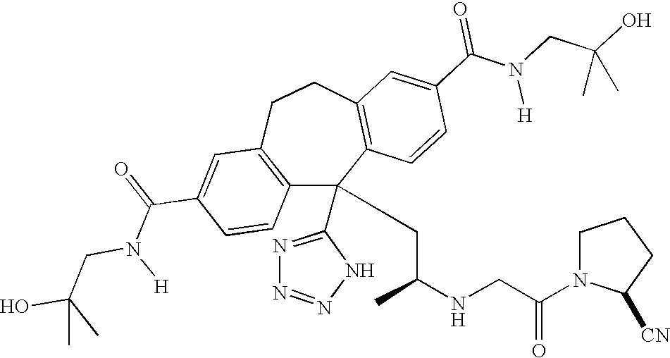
C1(C(=O)N(CC(O)(C)C)[H])=CC2=C(C=C1)C(C1=NN=NN1)(CC(NCC(N1C([CN])CCC1)=O)C)C1=C(CC2)C=C(C(N([H])CC(O)(C)C)=O)C=C1
